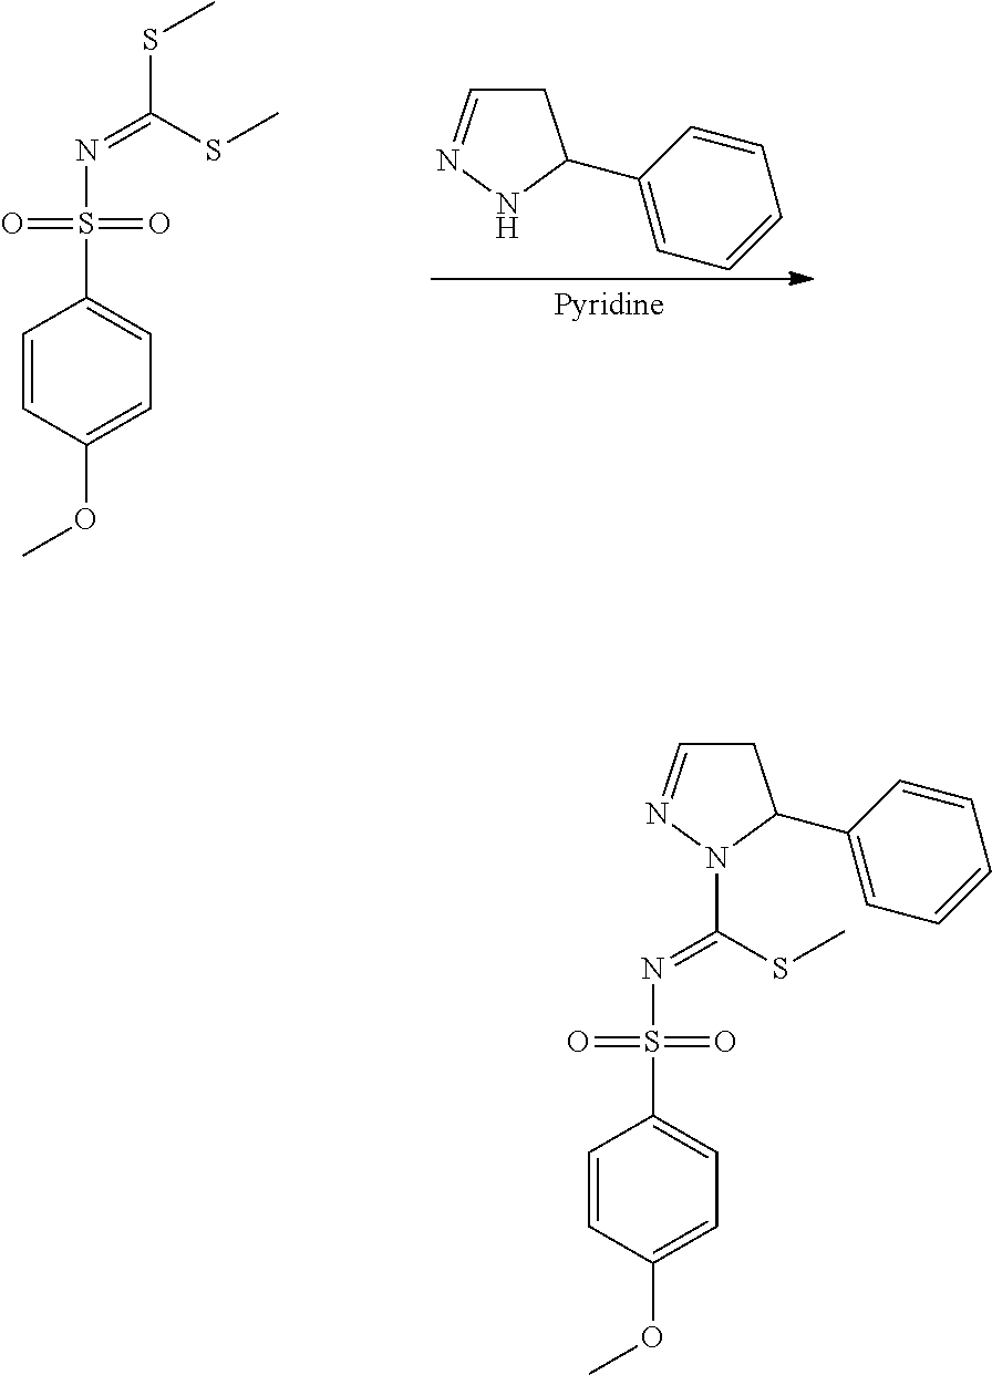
C1=CC(OC)=CC=C1S(N=C(SC)SC)(=O)=O.C1C=NNC1C1=CC=CC=C1.C1=CC(OC)=CC=C1S(N=C(SC)N1N=CCC1C1=CC=CC=C1)(=O)=O
